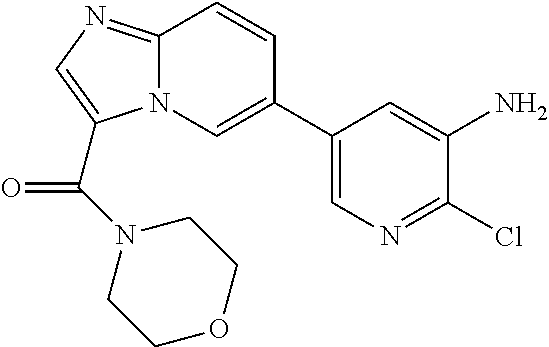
C1(C2=CN3C(=NC=C3C(N3CCOCC3)=O)C=C2)=CN=C(Cl)C(N)=C1
